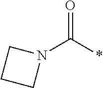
C(*)(=O)N1CCC1
